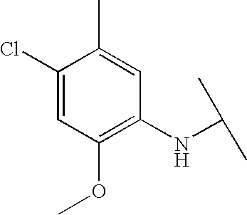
C1(Cl)=CC(OC)=C(NC(C)C)C=C1C
